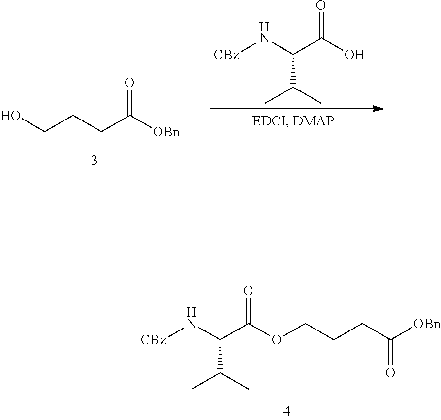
OCCCC([OBn])=O.[CBz]NC(C(O)=O)C(C)C.C(CCC([OBn])=O)OC(C(N[CBz])C(C)C)=O
